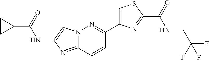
N12C(=NC(NC(C3CC3)=O)=C1)C=CC(C1=CSC(C(=O)NCC(F)(F)F)=N1)=N2
